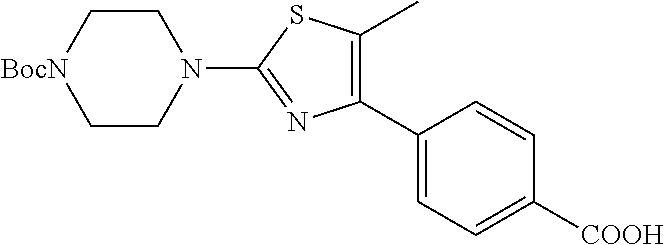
C1CN(C2=NC(C3=CC=C([COOH])C=C3)=C(C)S2)CC[BocN]1
